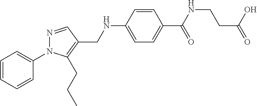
C1=CC=CC(N2N=CC(CNC3=CC=C(C(NCCC(=O)O)=O)C=C3)=C2CCC)=C1
